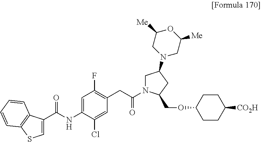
C1=C(C(NC2=CC(F)=C(CC(=O)N3CC(N4CC([Me])OC([Me])C4)CC3COC3CCC([CO2H])CC3)C=C2Cl)=O)C2=C(S1)C=CC=C2
